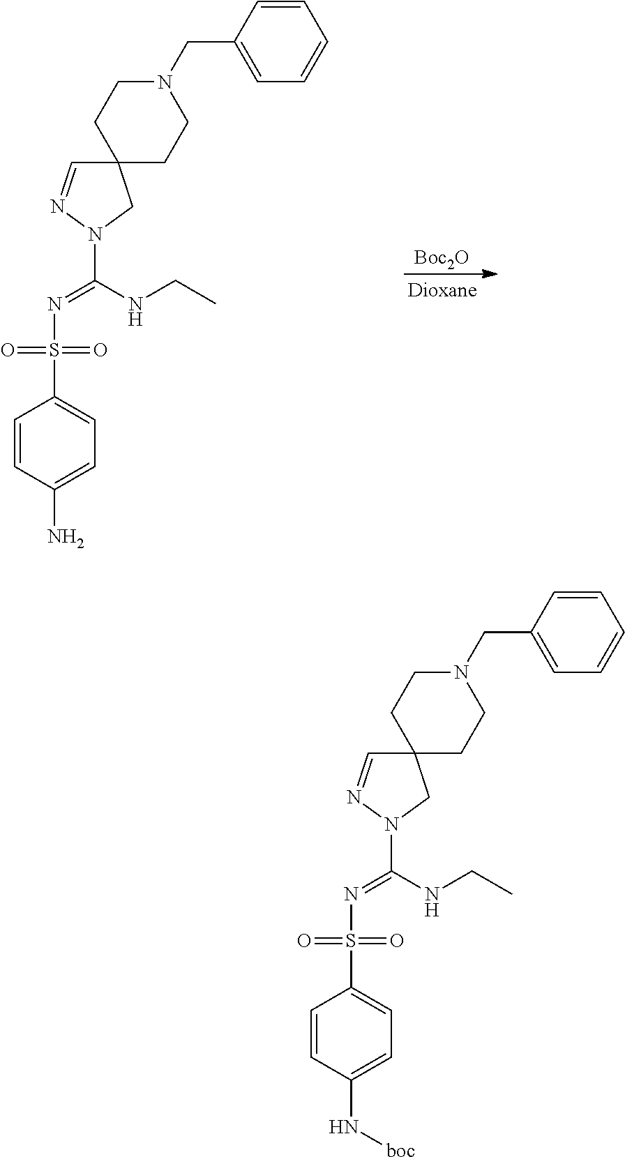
[Boc2O].C1=CC(N)=CC=C1S(N=C(N1N=CC2(C1)CCN(CC1=CC=CC=C1)CC2)NCC)(=O)=O.C1=CC(N[boc])=CC=C1S(N=C(N1N=CC2(C1)CCN(CC1=CC=CC=C1)CC2)NCC)(=O)=O
